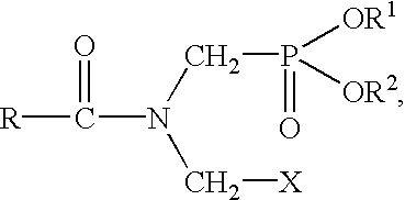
[R]C(N(CP([OR1])([OR2])=O)C[X])=O
